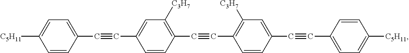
C1=CC(C#CC2=CC([C3H7])=C(C#CC3=C([C3H7])C=C(C#CC4=CC=C([C5H11])C=C4)C=C3)C=C2)=CC=C1[C5H11]
